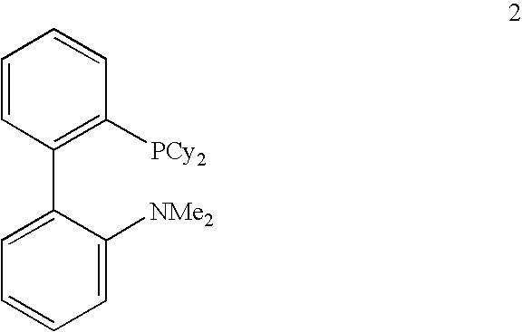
C1=CC=CC([PCy2])=C1C1=CC=CC=C1[NMe2]
